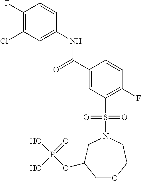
C1(F)=C(Cl)C=C(NC(C2=CC(S(N3CCOCC(OP(O)(=O)O)C3)(=O)=O)=C(F)C=C2)=O)C=C1
